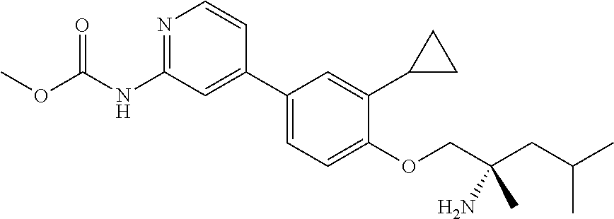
N1=C(NC(OC)=O)C=C(C2=CC=C(OCC(CC(C)C)(N)C)C(C3CC3)=C2)C=C1
